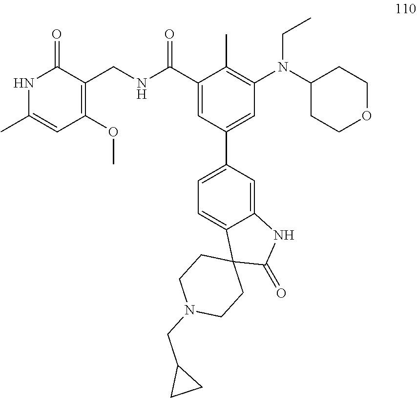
C1(C(NCC2=C(OC)C=C(C)NC2=O)=O)=CC(C2=CC=C3C(=C2)NC(=O)C32CCN(CC3CC3)CC2)=CC(N(CC)C2CCOCC2)=C1C
